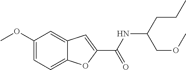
C1(OC)=CC=C2C(=C1)C=C(C(NC(COC)CCC)=O)O2
